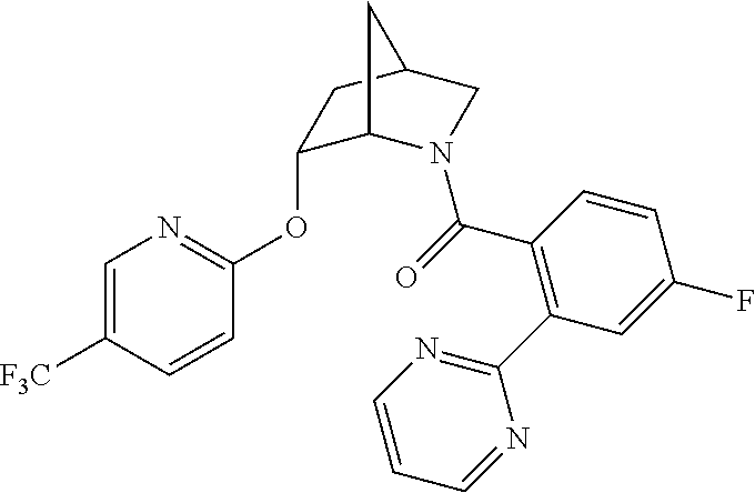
C1(OC2=NC=C([F3C])C=C2)C2N(C(C3=C(C4=NC=CC=N4)C=C(F)C=C3)=O)CC(C1)C2
